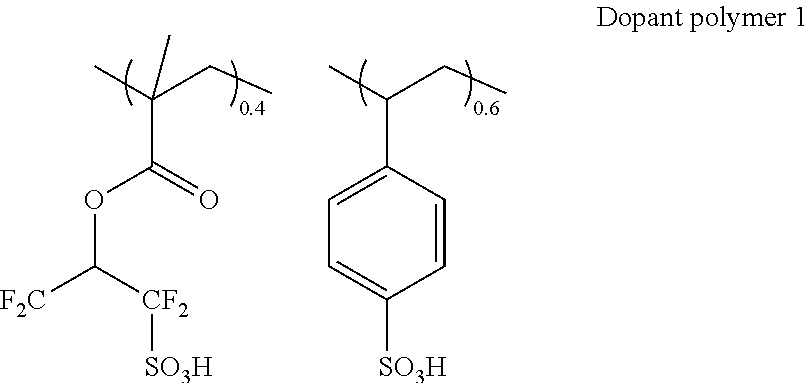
O(C([F2C])[CF2][SO3H])C(C(C)(C)CC)=O.C1(C(C)CC)=CC=C([SO3H])C=C1
